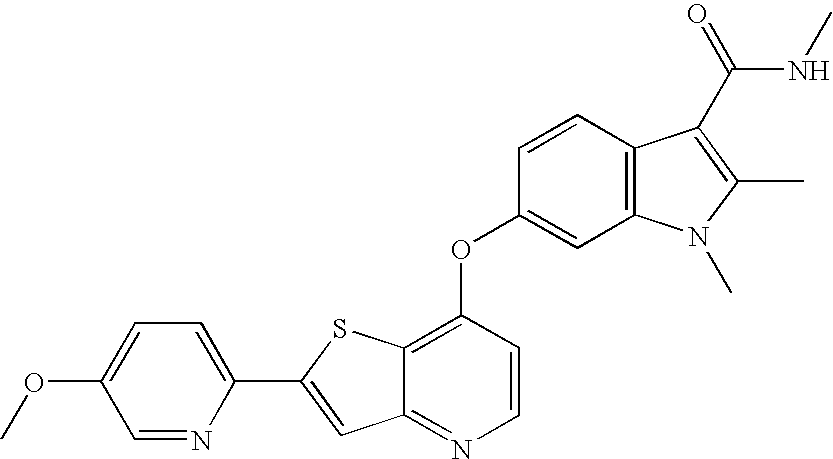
C12=NC=CC(OC3=CC4=C(C=C3)C(C(NC)=O)=C(C)N4C)=C1SC(C1=CC=C(OC)C=N1)=C2
